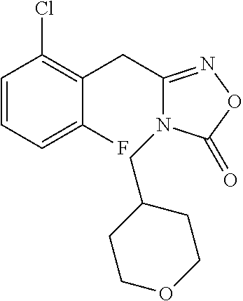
C1=CC=C(F)C(CC2=NOC(=O)N2CC2CCOCC2)=C1Cl
